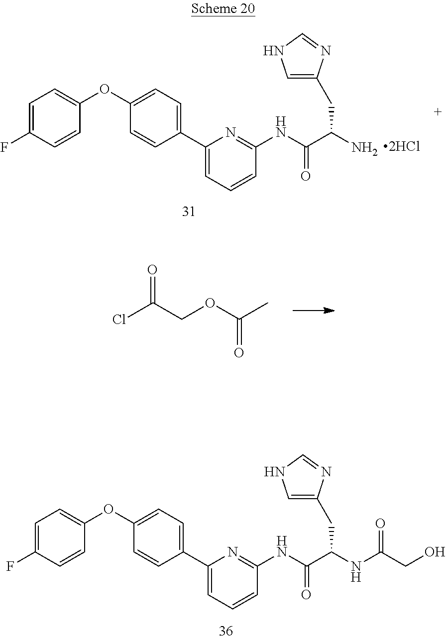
C(C(NC(CO)=O)CC1=CNC=N1)(=O)NC1=NC(C2=CC=C(OC3=CC=C(F)C=C3)C=C2)=CC=C1.C(C(N)CC1=CNC=N1)(=O)NC1=NC(C2=CC=C(OC3=CC=C(F)C=C3)C=C2)=CC=C1.ClC(COC(C)=O)=O
